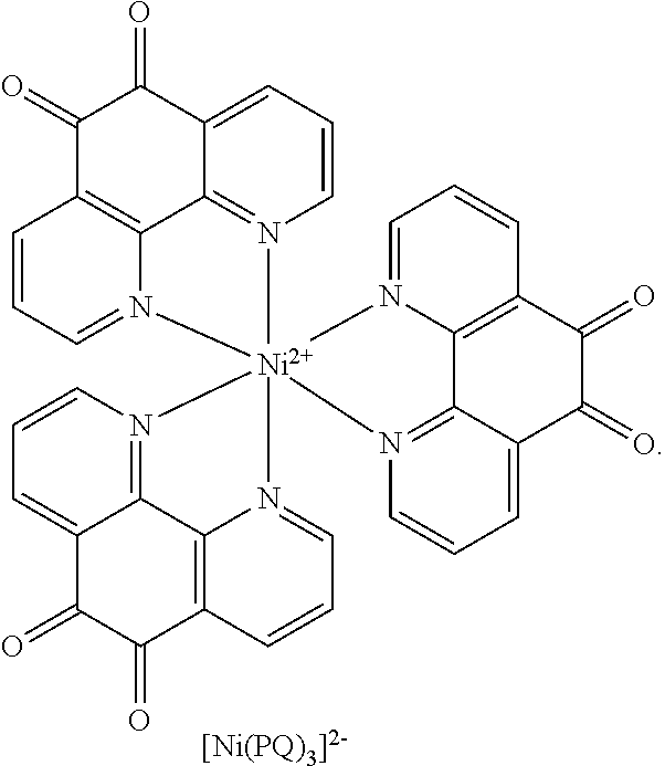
C1=CC=C2C3=N1[Ni]14(N5=CC=CC(=C35)C(=O)C2=O)(N2=CC=CC3=C2C2=N1C=CC=C2C(=O)C3=O)N1=C2C(=CC=C1)C(=O)C(=O)C1=C2N4=CC=C1
